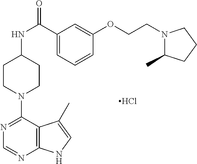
Cl.C1(N2CCC(NC(C3=CC=CC(OCCN4C(C)CCC4)=C3)=O)CC2)=NC=NC2=C1C(C)=CN2
